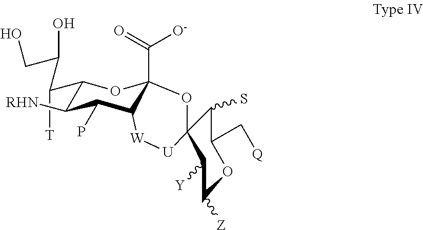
C([O-])(=O)C12OC3(C(S)C(C[Q])OC([Z])C3[Y])[U][W]C1C(P)C([RHN])C(C(C(O)CO)[T])O2
